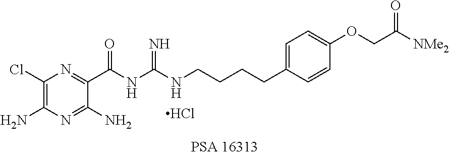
C1(Cl)=C(N)N=C(N)C(C(NC(NCCCCC2=CC=C(OCC([NMe2])=O)C=C2)=N)=O)=N1.Cl
